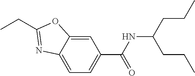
C12=CC(C(NC(CCC)CCC)=O)=CC=C1N=C(CC)O2
